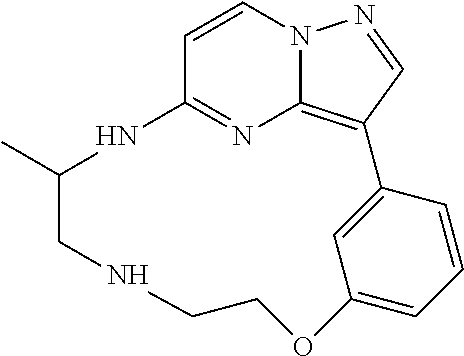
C12=C3C=NN1C=CC(=N2)NC(C)CNCCOC1=CC=CC3=C1
